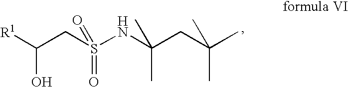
C(CS(NC(CC(C)(C)C)(C)C)(=O)=O)([R1])O
